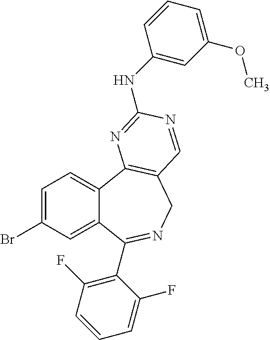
C1=C(Br)C=C2C(=C1)C1=C(CN=C2C2=C(F)C=CC=C2F)C=NC(NC2=CC(OC)=CC=C2)=N1
